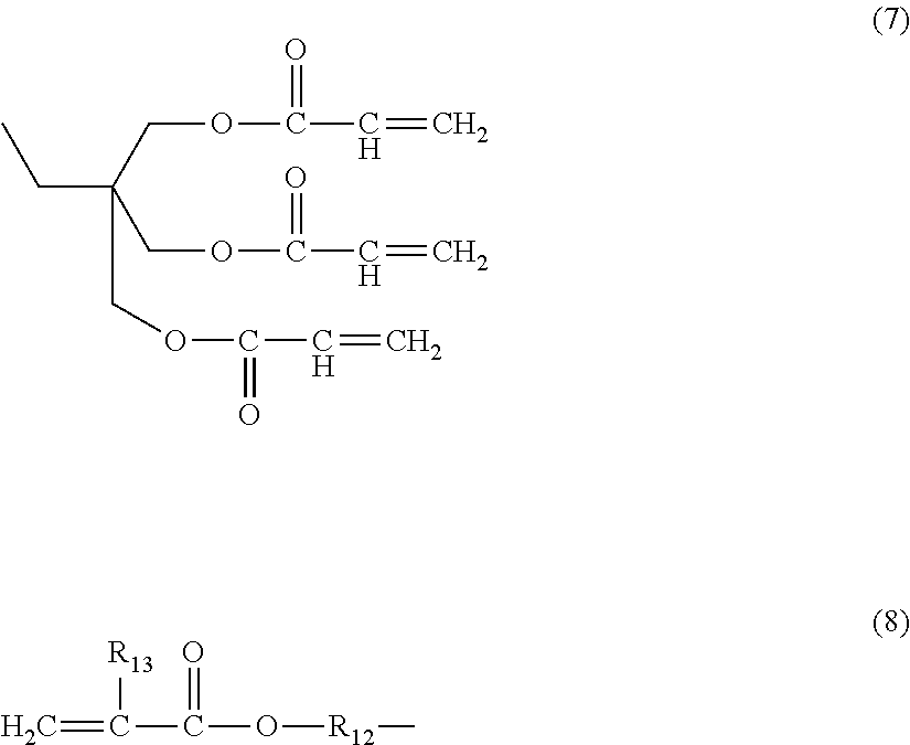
C(C(COC(=O)C=C)(COC(=O)C=C)COC(=O)C=C)C.C=C(C(=O)O[R12]C)[R13]
